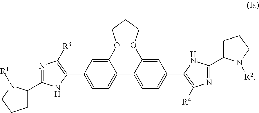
C12=CC(C3=C([R3])N=C(C4CCCN4[R1])N3)=CC=C1C1=CC=C(C3=C([R4])N=C(C4CCCN4[R2])N3)C=C1OCCCO2
